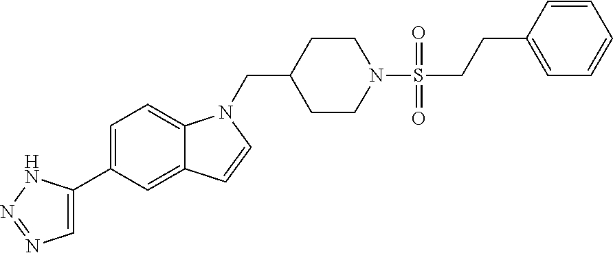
C1=C(C2=CN=NN2)C=C2C(=C1)N(CC1CCN(S(=O)(=O)CCC3=CC=CC=C3)CC1)C=C2
